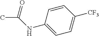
O=C(NC1=CC=C([CF3])C=C1)C
